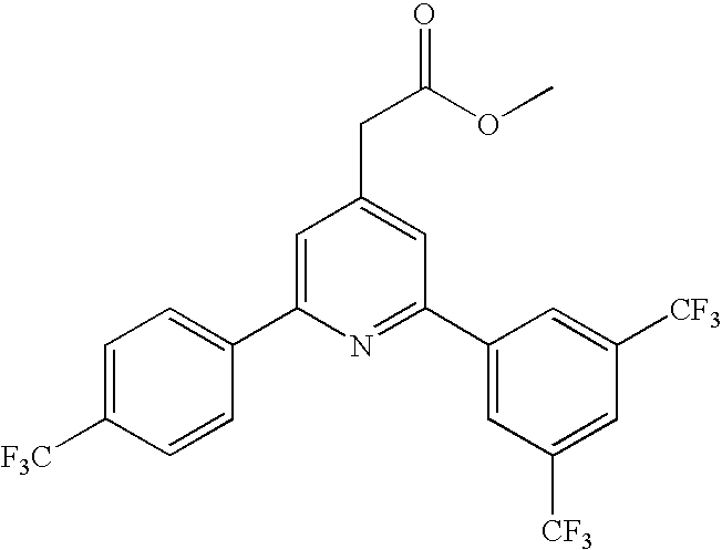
C1=C(C2=CC=C([F3C])C=C2)N=C(C2=CC([CF3])=CC([CF3])=C2)C=C1CC(OC)=O
